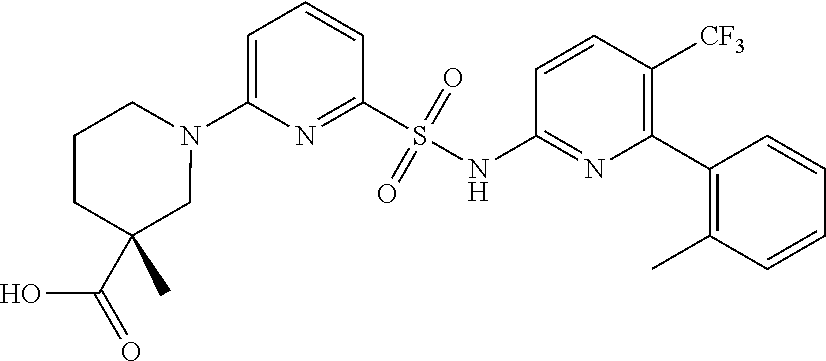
N1(C2=CC=CC(S(NC3=NC(C4=C(C)C=CC=C4)=C([CF3])C=C3)(=O)=O)=N2)CCCC(C)(C(=O)O)C1
